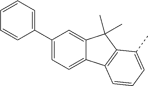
C1(C2=CC=CC=C2)=CC=C2C(=C1)C(C)(C)C1=C2C=CC=C1C
